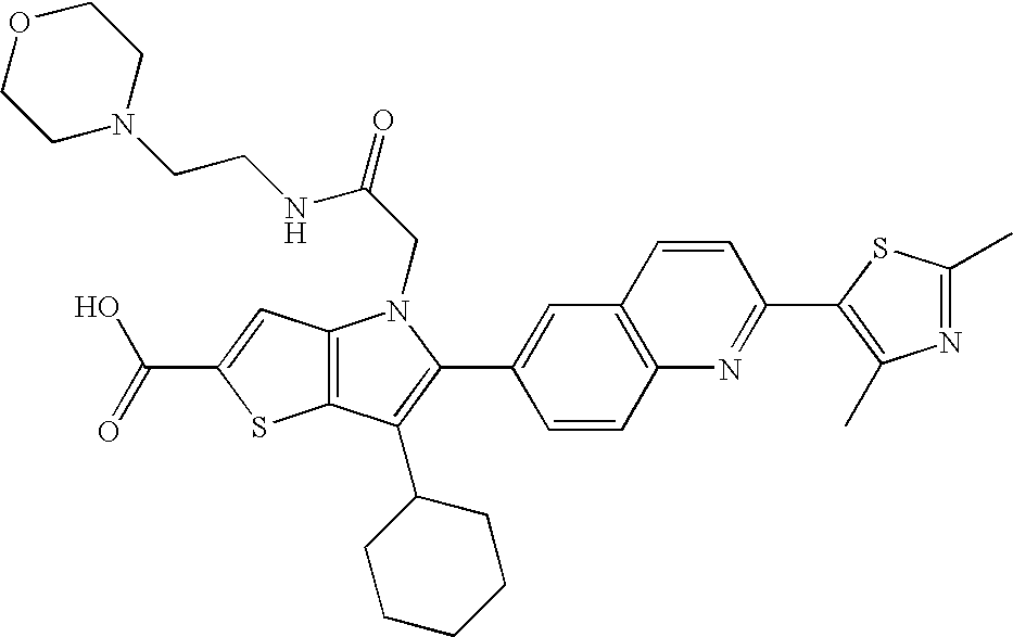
C(C1=CC2=C(S1)C(C1CCCCC1)=C(C1=CC3=C(C=C1)N=C(C1=C(C)N=C(C)S1)C=C3)N2CC(=O)NCCN1CCOCC1)(=O)O
